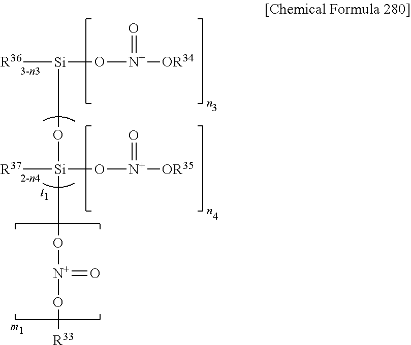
[R36][Si](O[Si]([R37])(O[N+](=O)[OR35])O[N+](=O)O[R33])O[N+](=O)[OR34]
